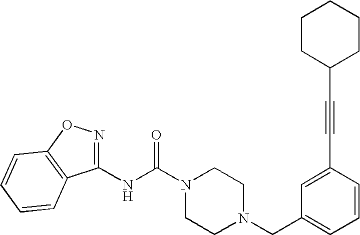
N(C(N1CCN(CC2=CC=CC(C#CC3CCCCC3)=C2)CC1)=O)C1=NOC2=C1C=CC=C2
